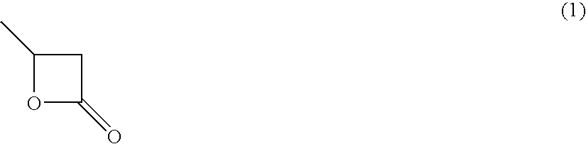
C1(C)OC(=O)C1
